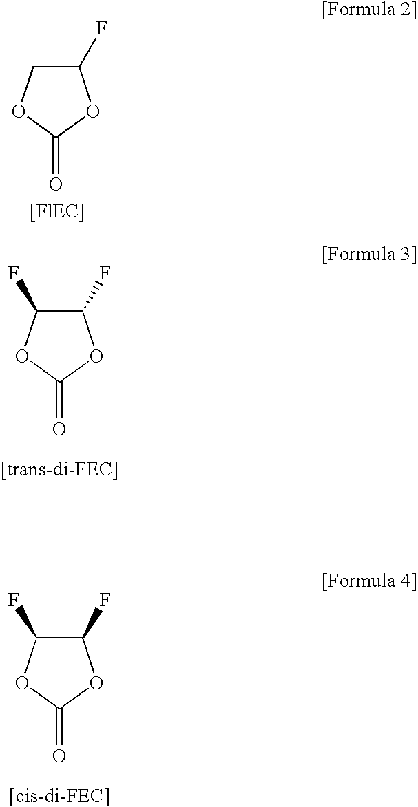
C1(F)COC(=O)O1.C1(F)C(F)OC(=O)O1.C1(F)C(F)OC(=O)O1
